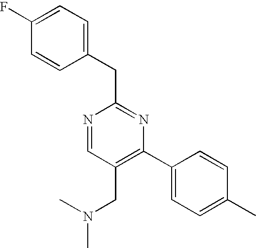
C1(CC2=NC(C3=CC=C(C)C=C3)=C(CN(C)C)C=N2)=CC=C(F)C=C1
